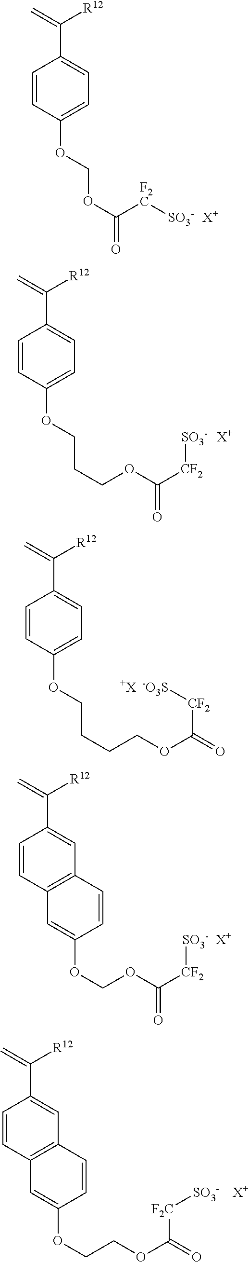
C=C([R12])C1=CC=C(OCOC(=O)[F2C][SO3-])C=C1.[X+].C=C([R12])C1=CC=C(OCCCOC(=O)[CF2][SO3-])C=C1.[X+].C=C([R12])C1=CC=C(OCCCCOC([CF2][-O3S])=O)C=C1.[+X].C=C([R12])C1=CC2=C(C=C1)C=C(OCOC([CF2][SO3-])=O)C=C2.[X+].C=C([R12])C1=CC2=C(C=C1)C=C(OCCOC(=O)[F2C][SO3-])C=C2.[X+]
